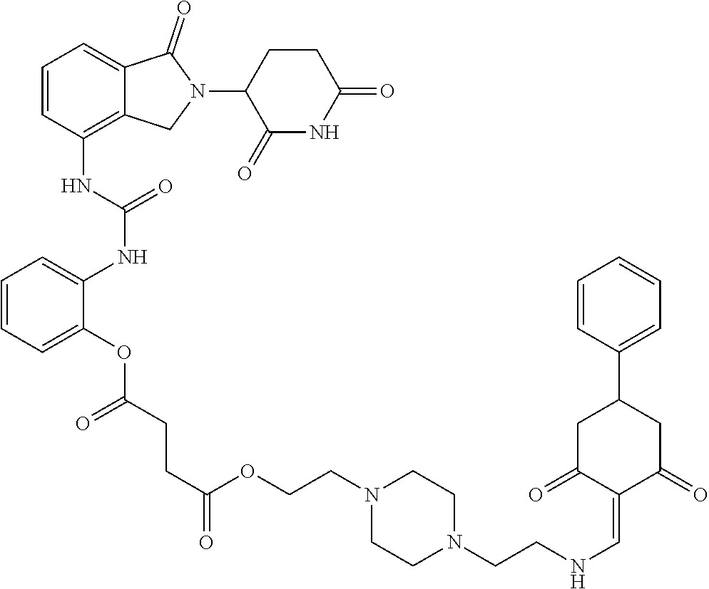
C1=CC(NC(NC2=CC=CC=C2OC(CCC(=O)OCCN2CCN(CCNC=C3C(=O)CC(C4=CC=CC=C4)CC3=O)CC2)=O)=O)=C2C(=C1)C(=O)N(C1C(=O)NC(=O)CC1)C2
